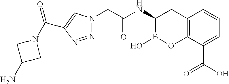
N1=NC(C(N2CC(N)C2)=O)=CN1CC(NC1B(O)OC2=C(C1)C=CC=C2C(O)=O)=O
